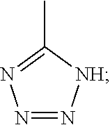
N1=N[NH]C(C)=N1
